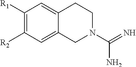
[R2]C1=C([R1])C=C2C(=C1)CN(C(=N)N)CC2
